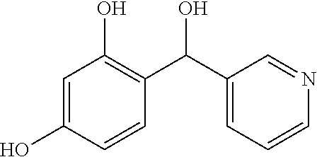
C1=C(O)C=CC(C(C2=CC=CN=C2)O)=C1O
